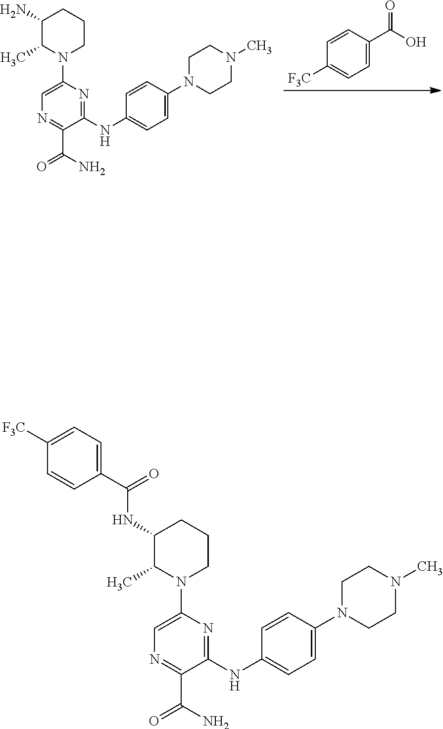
[F3C]C1=CC=C(C(O)=O)C=C1.C1CN(C2=CN=C(C(=O)N)C(NC3=CC=C(N4CCN(C)CC4)C=C3)=N2)C(C)C(N)C1.C1CN(C2=CN=C(C(=O)N)C(NC3=CC=C(N4CCN(C)CC4)C=C3)=N2)C(C)C(NC(C2=CC=C([F3C])C=C2)=O)C1
